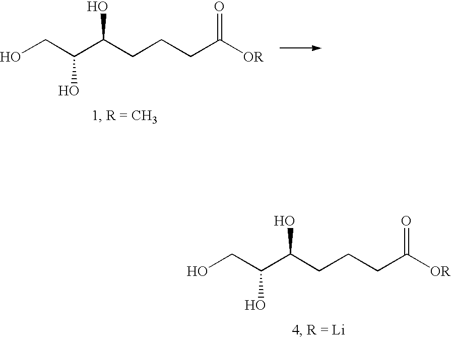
OCC(C(CCCC([OR])=O)O)O.OCC(C(CCCC([OR])=O)O)O
